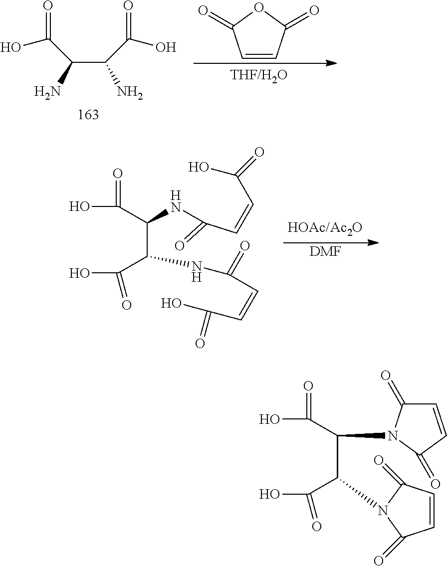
C(C(N)C(C(=O)O)N)(O)=O.O=C1C=CC(=O)O1.[DMF].C(C(=O)O)=CC(=O)NC(C(O)=O)C(NC(=O)C=CC(O)=O)C(O)=O.C(C(O)=O)(C(C(O)=O)N1C(=O)C=CC1=O)N1C(=O)C=CC1=O
